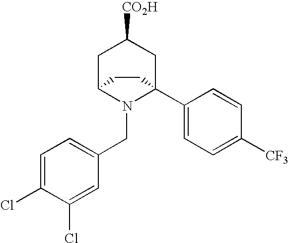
N1(CC2=CC=C(Cl)C(Cl)=C2)C2(C3=CC=C([CF3])C=C3)CC([CO2H])CC1CC2
